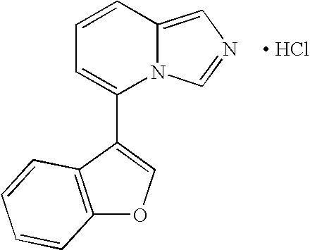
[ HCl].C1(C2=COC3=C2C=CC=C3)=CC=CC2=CN=CN12
